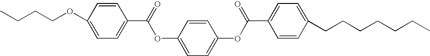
C(COC1=CC=C(C(=O)OC2=CC=C(OC(C3=CC=C(CCCCCCC)C=C3)=O)C=C2)C=C1)CC
